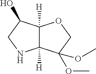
C12([H])C([H])(C(OC)(OC)CO1)NCC2O
